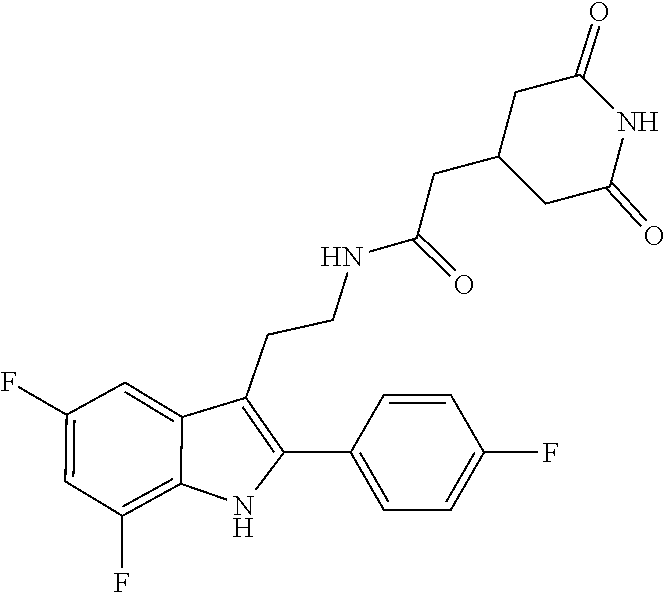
C1=C2C(CCNC(=O)CC3CC(=O)NC(=O)C3)=C(C3=CC=C(F)C=C3)NC2=C(F)C=C1F
